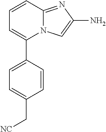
C1=CC(C2=CC=CC3=NC(N)=CN23)=CC=C1C[NC]
